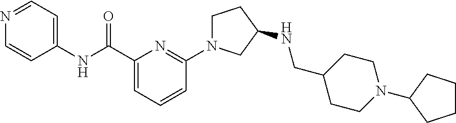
C1(C(NC2=CC=NC=C2)=O)=CC=CC(N2CCC(NCC3CCN(C4CCCC4)CC3)C2)=N1
